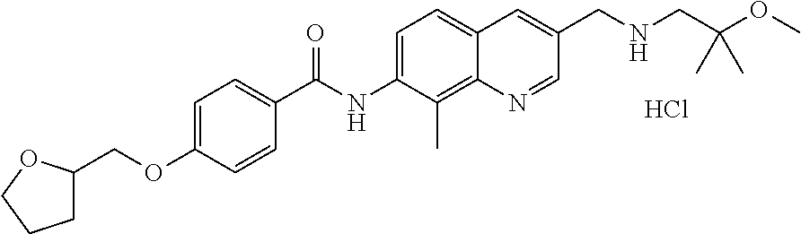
C1C(COC2=CC=C(C(NC3=CC=C4C(=C3C)N=CC(CNCC(OC)(C)C)=C4)=O)C=C2)OCC1.Cl
